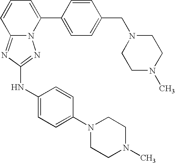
N12C(=NC(NC3=CC=C(N4CCN(C)CC4)C=C3)=N1)C=CC=C2C1=CC=C(CN2CCN(C)CC2)C=C1
